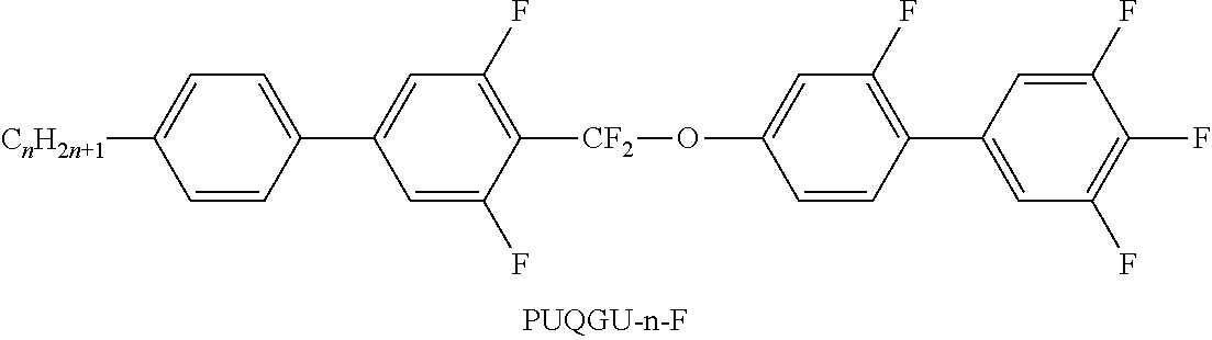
C1([CnH2n+1])=CC=C(C2=CC(F)=C([CF2]OC3=CC(F)=C(C4=CC(F)=C(F)C(F)=C4)C=C3)C(F)=C2)C=C1
